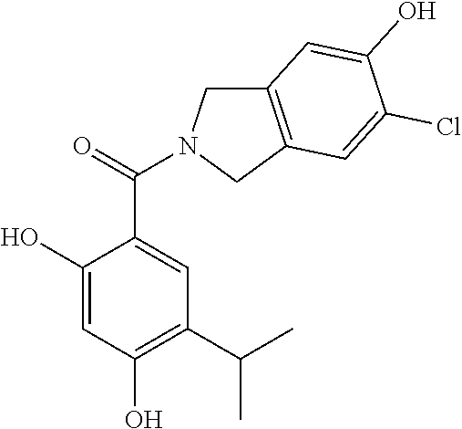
C1(O)=CC(O)=C(C(C)C)C=C1C(=O)N1CC2=C(C1)C=C(Cl)C(O)=C2
